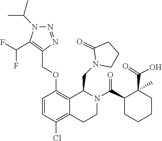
C1CN(CC2C3=C(OCC4=C(C(F)F)N(C(C)C)N=N4)C=CC(Cl)=C3CCN2C(C2CCCCC2(C(=O)O)C)=O)C(=O)C1
